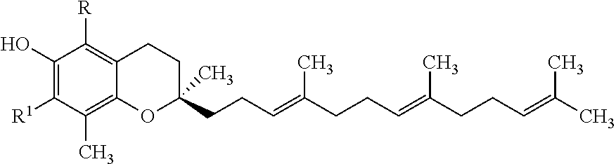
C1(O)=C([R1])C(C)=C2C(=C1[R])CCC(CCC=C(CCC=C(CCC=C(C)C)C)C)(C)O2
